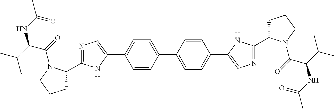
C1=CC(C2=CC=C(C3=CN=C(C4CCCN4C(=O)C(C(C)C)NC(C)=O)N3)C=C2)=CC=C1C1=CN=C(C2CCCN2C(=O)C(C(C)C)NC(C)=O)N1
